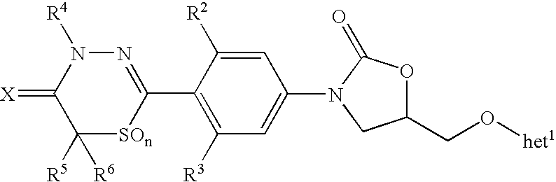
N1=C(C2=C([R3])C=C(N3C(=O)OC(CO[het1])C3)C=C2[R2])[SOn]C([R5])([R6])C(=[X])N1[R4]
